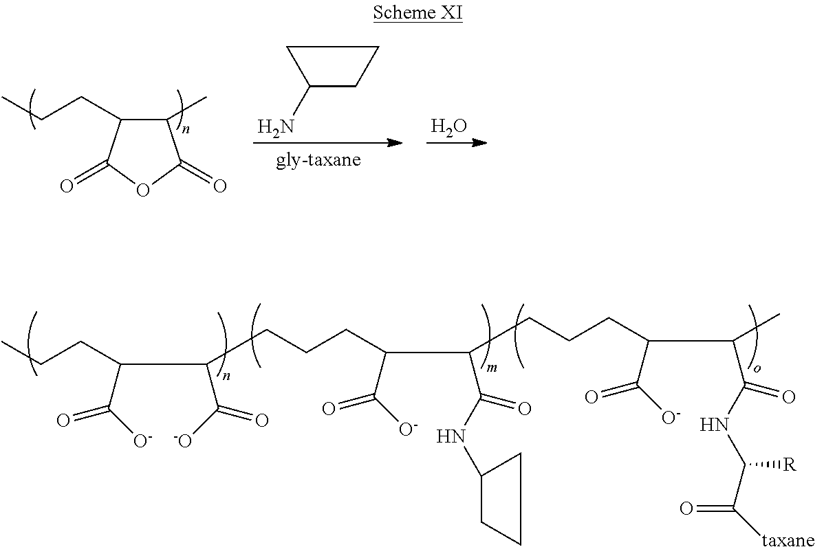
C1(C)C(CCC)C(=O)OC1=O.C1(N)CCC1.O.CCCC(C(C([-O])=O)CCCC(C([O-])=O)C(C(=O)NC1CCC1)CCCC(C([O-])=O)C(C(=O)NC([R])C(=O)[taxane])C)C([O-])=O
